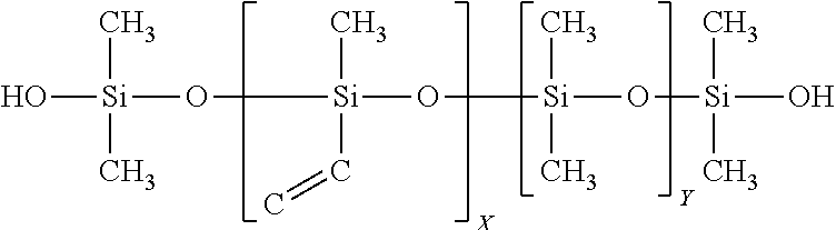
O[Si](C)(C)O[Si](C)(C=C)O[Si](C)(C)O[Si](C)(C)O
